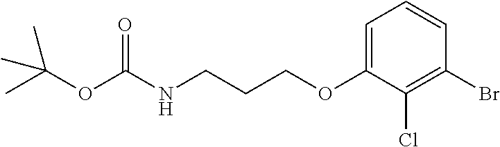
N(CCCOC1=CC=CC(Br)=C1Cl)C(OC(C)(C)C)=O
